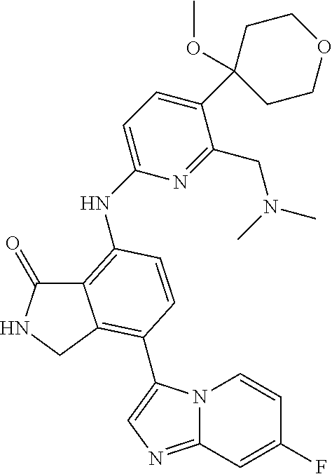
C12=C(NC3=CC=C(C4(OC)CCOCC4)C(CN(C)C)=N3)C=CC(C3=CN=C4N3C=CC(F)=C4)=C1CNC2=O
